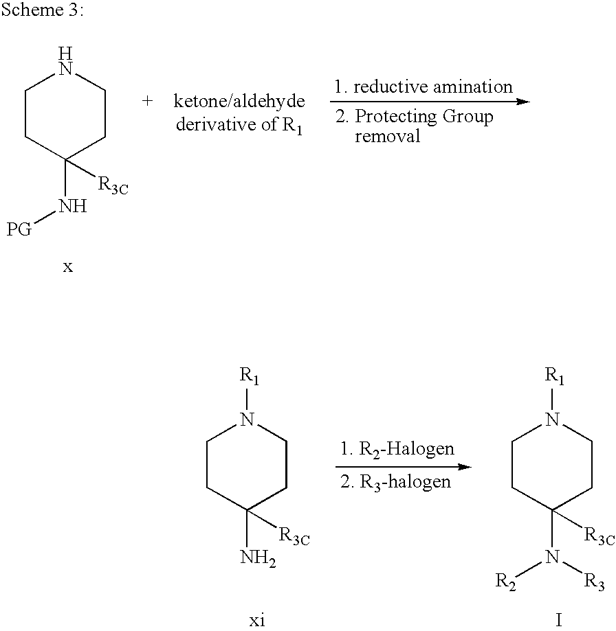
C1CC(N[PG])([R3C])CCN1.C1CC(N)([R3C])CCN1[R1].C1CC(N([R3])[R2])([R3C])CCN1[R1].I
